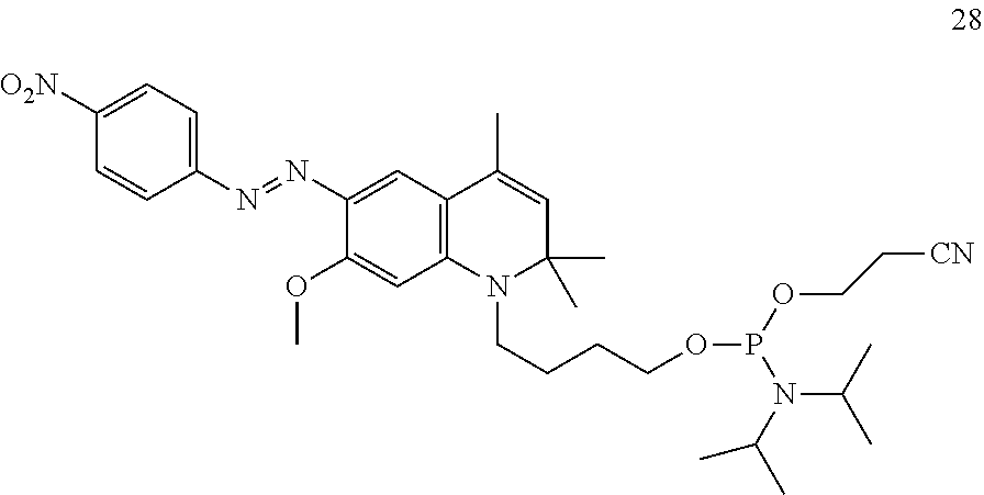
C1=CC(N=NC2=CC3=C(C=C2OC)N(CCCCOP(OCC[CN])N(C(C)C)C(C)C)C(C)(C)C=C3C)=CC=C1[O2N]
